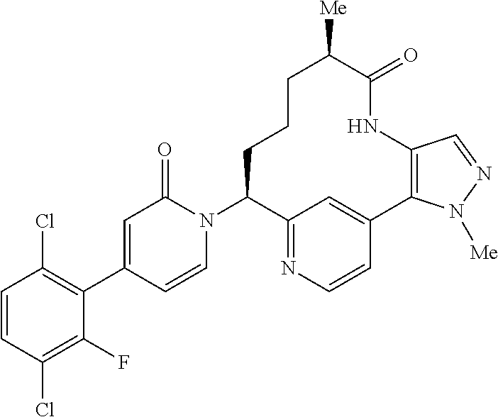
C1=CC(Cl)=C(F)C(C2=CC(=O)N(C3C4=NC=CC(=C4)C4=C(NC(=O)C([Me])CCC3)C=NN4[Me])C=C2)=C1Cl
